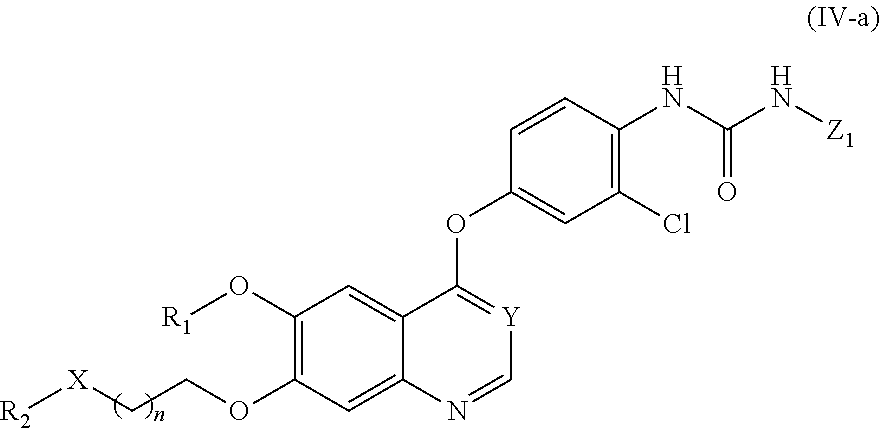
C1(O[R1])=C(OCC[X][R2])C=C2C(=C1)C(OC1=CC(Cl)=C(NC(=O)N[Z1])C=C1)=[Y]C=N2
